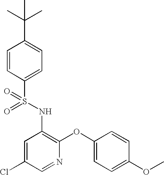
O=S(NC1=C(OC2=CC=C(OC)C=C2)N=CC(Cl)=C1)(=O)C1=CC=C(C(C)(C)C)C=C1
